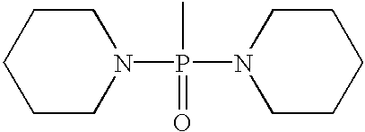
C1CN(P(C)(N2CCCCC2)=O)CCC1
